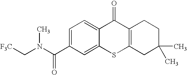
C(C1=CC=C2C(=C1)SC1=C(C2=O)CCC(C)(C)C1)(N(C[F3C])C)=O
